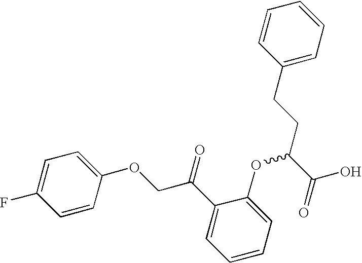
C1(CCC(C(=O)O)OC2=CC=CC=C2C(=O)COC2=CC=C(F)C=C2)=CC=CC=C1
